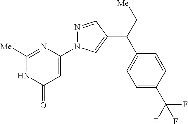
C1([Me])=NC(N2N=CC(C(C[Me])C3=CC=C(C(F)(F)F)C=C3)=C2)=CC(=O)N1
